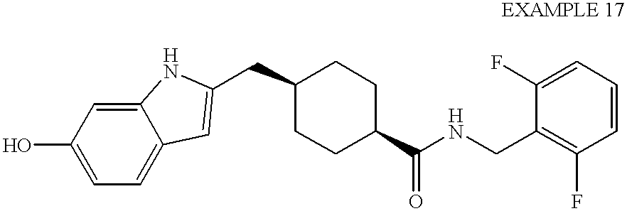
C(C1CCC(C(NCC2=C(F)C=CC=C2F)=O)CC1)C1=CC2=CC=C(O)C=C2N1
